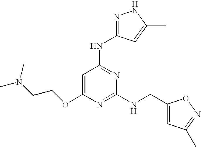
C1=C(OCCN(C)C)N=C(NCC2=CC(C)=NO2)N=C1NC1=NNC(C)=C1
